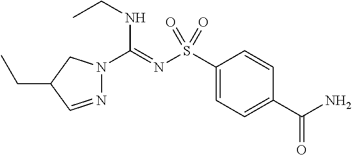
N1=CC(CC)CN1C(=NS(C1=CC=C(C(N)=O)C=C1)(=O)=O)NCC
